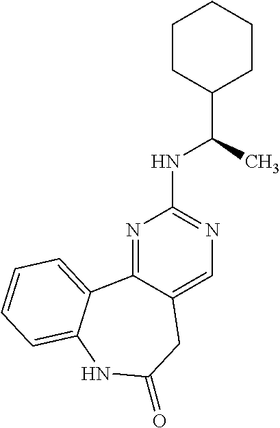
N1=C2C(=CN=C1NC(C1CCCCC1)C)CC(=O)NC1=CC=CC=C21
